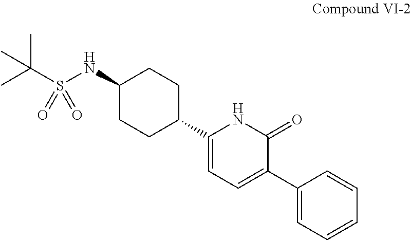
CC(S(NC1CCC(C2=CC=C(C3=CC=CC=C3)C(=O)N2)CC1)(=O)=O)(C)C
